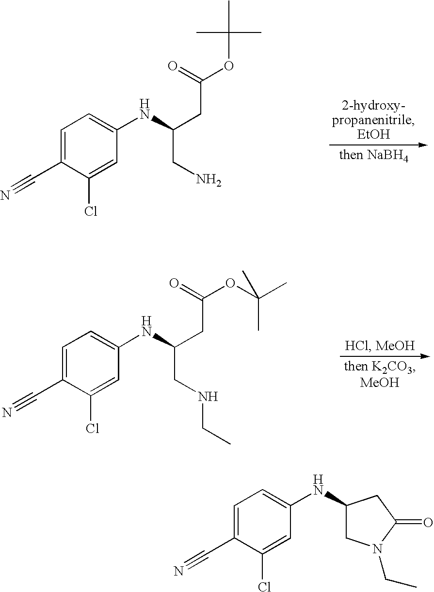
C1=C(C#N)C(Cl)=CC(NC(CN)CC(OC(C)(C)C)=O)=C1.C1=C(C#N)C(Cl)=CC(NC(CNCC)CC(OC(C)(C)C)=O)=C1.C1=C(C#N)C(Cl)=CC(NC2CN(CC)C(=O)C2)=C1
